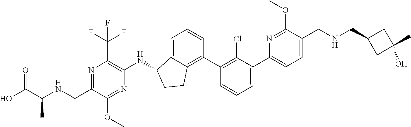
N1=C(CNC(C(O)=O)C)C(OC)=NC(NC2C3=CC=CC(C4=C(Cl)C(C5=CC=C(CNCC6CC(C)(O)C6)C(OC)=N5)=CC=C4)=C3CC2)=C1C(F)(F)F
